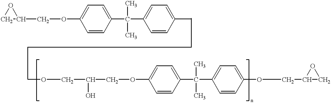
C1C(COC2=CC=C(C(C3=CC=C(C)C=C3)(C)C)C=C2)O1.C1C(COC2=CC=C(C(C3=CC=C(OCC(COC)O)C=C3)(C)C)C=C2)O1
